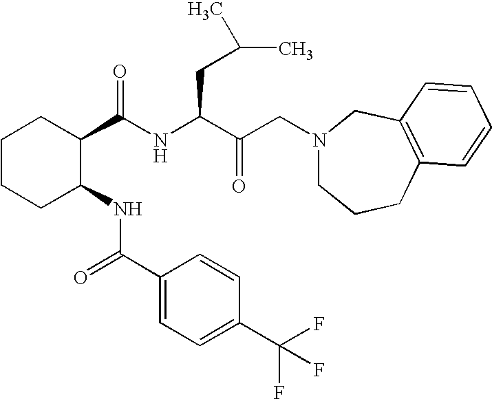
C1CCC(NC(C2=CC=C(C(F)(F)F)C=C2)=O)C(C(NC(C(=O)CN2CCCC3=C(C2)C=CC=C3)CC(C)C)=O)C1
